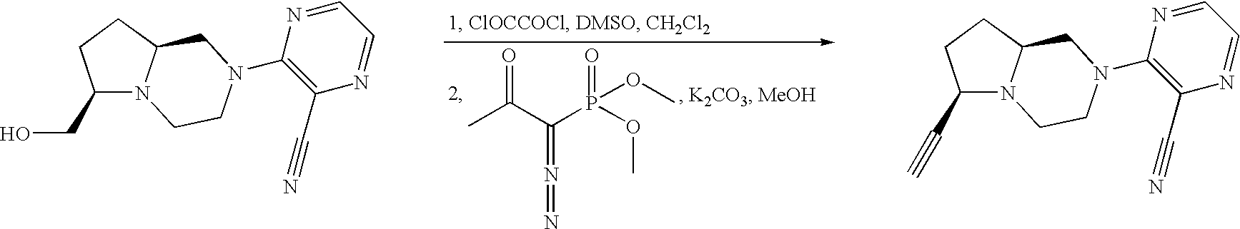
CC(C(P(=O)(OC)OC)=N=N)=O.C1(CO)N2C(CC1)CN(C1=C(C#N)N=CC=N1)CC2.C1(C#C)N2C(CC1)CN(C1=C(C#N)N=CC=N1)CC2
